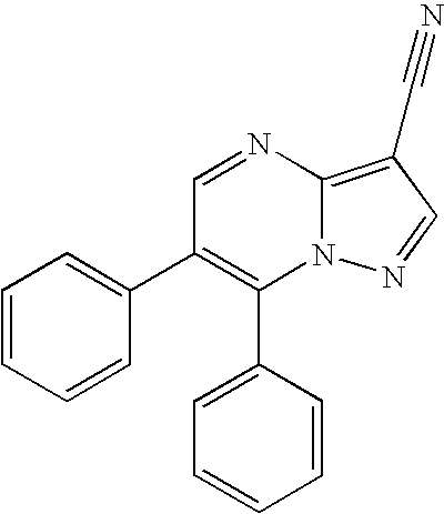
C1(C2=CC=CC=C2)=C(C2=CC=CC=C2)C=NC2=C(C#N)C=NN12
